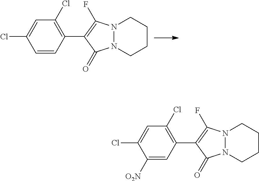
C1=CC(C2=C(F)N3N(C2=O)CCCC3)=C(Cl)C=C1Cl.C1([O2N])=CC(C2=C(F)N3N(C2=O)CCCC3)=C(Cl)C=C1Cl
